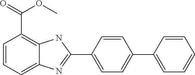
C1(C2=CC=C(C3=NC4=CC=CC(C(=O)OC)=C4N3)C=C2)=CC=CC=C1
